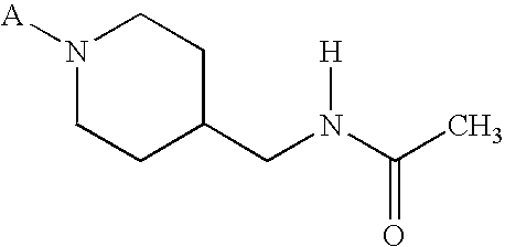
[A]N1CCC(CN(C(C)=O)[H])CC1
